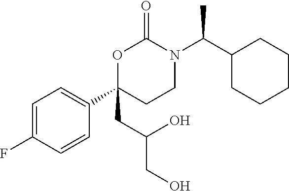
C1(C(N2C(=O)OC(C3=CC=C(F)C=C3)(CC(O)CO)CC2)C)CCCCC1
